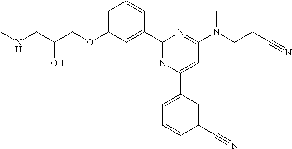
C1=C(OCC(CNC)O)C=C(C2=NC(C3=CC=CC(C#N)=C3)=CC(N(CCC#N)C)=N2)C=C1
